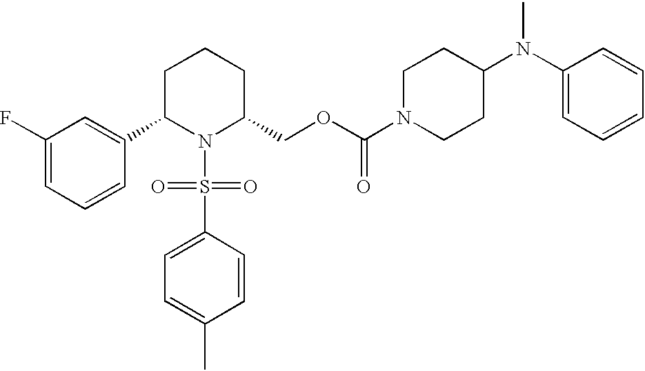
C1(F)=CC=CC(C2N(S(C3=CC=C(C)C=C3)(=O)=O)C(COC(N3CCC(N(C4=CC=CC=C4)C)CC3)=O)CCC2)=C1
